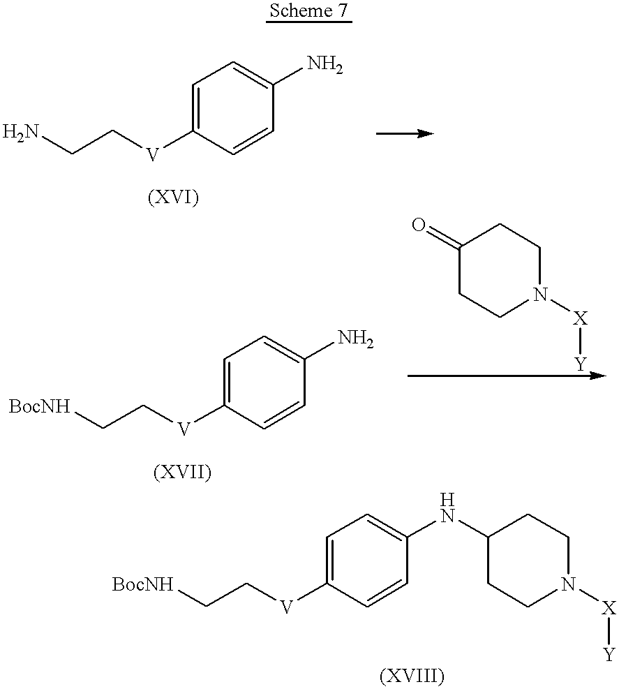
NCC[V]C1=CC=C(N)C=C1.C(C[V]C1=CC=C(N)C=C1)[BocNH].C1(=O)CCN([X][Y])CC1.C(C[V]C1=CC=C(NC2CCN([X][Y])CC2)C=C1)[BocNH]
